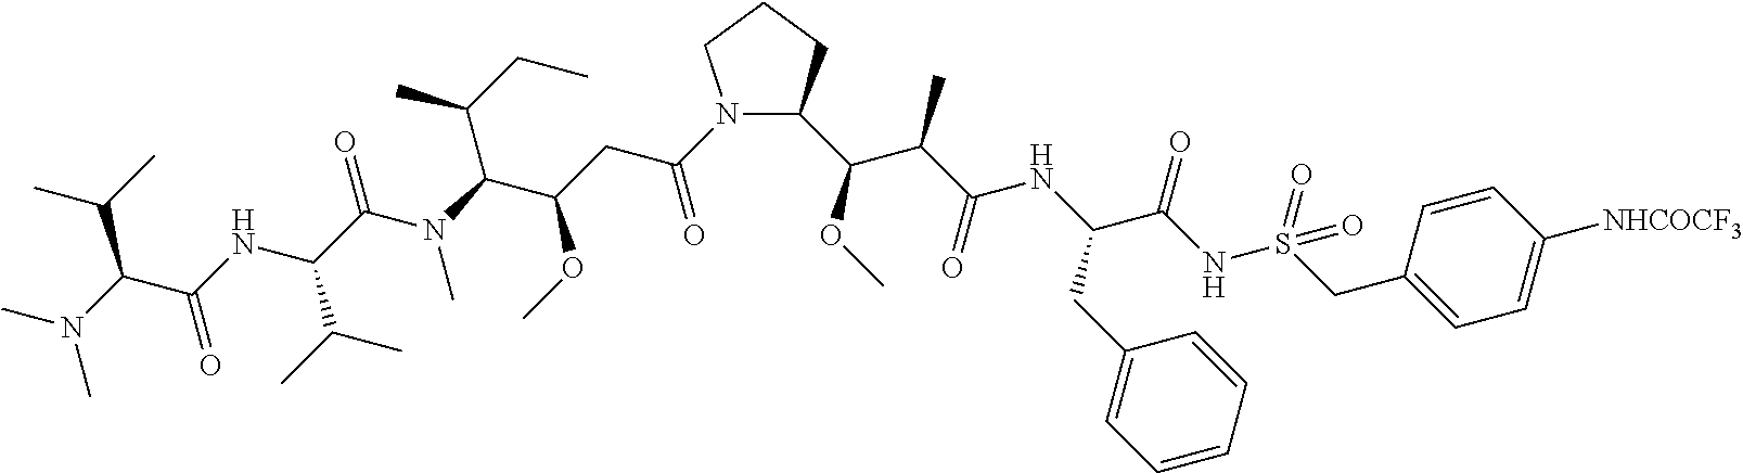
N1(C(=O)CC(OC)C(C(C)CC)N(C)C(=O)C(C(C)C)NC(=O)C(C(C)C)N(C)C)C(C(C(C)C(NC(CC2=CC=CC=C2)C(=O)NS(=O)(CC2=CC=C([NHCOCF3])C=C2)=O)=O)OC)CCC1
